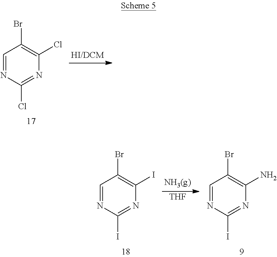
C1=NC(Cl)=NC(Cl)=C1Br.C1=NC(I)=NC(I)=C1Br.[THF].C1=NC(I)=NC(N)=C1Br
